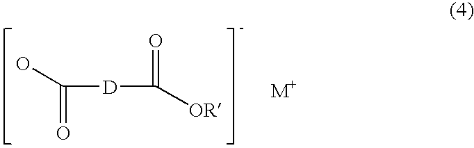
OC([D]C([OR])=O)=O
